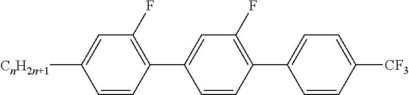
C1=CC(C2=CC(F)=C(C3=CC=C([CF3])C=C3)C=C2)=C(F)C=C1[CnH2n+1]
